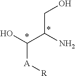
C(C(N)CO)(O)[A][R]
